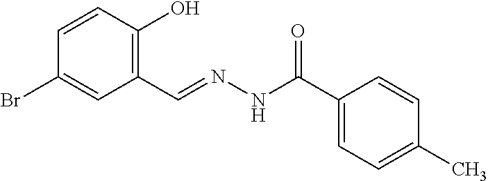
C1=CC(O)=C(C=NNC(C2=CC=C(C)C=C2)=O)C=C1Br
